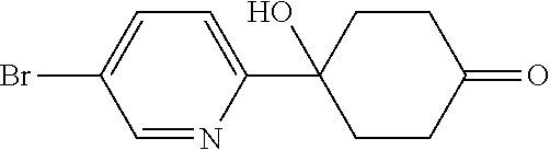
C1=NC(C2(O)CCC(=O)CC2)=CC=C1Br
